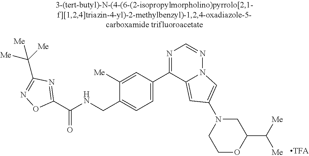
C1(C(NCC2=CC=C(C3=NC=NN4C3=CC(N3CCOC(C([Me])[Me])C3)=C4)C=C2[Me])=O)=NC(C([Me])([Me])[Me])=NO1
